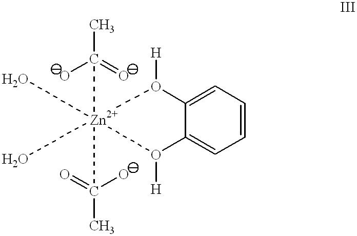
C12=CC=CC=C1O([H])[Zn](C(O)(=O)C)(C(=O)(O)C)(O)(O)O2[H]
